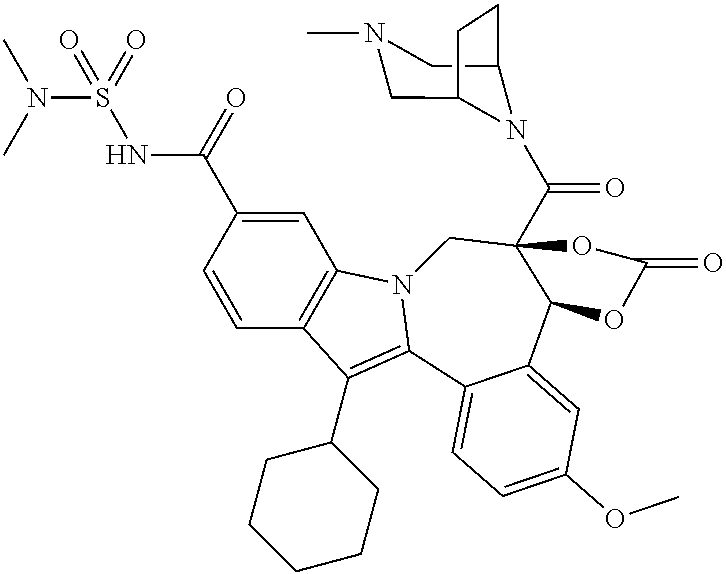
C12=C(C=CC(C(NS(N(C)C)(=O)=O)=O)=C1)C(C1CCCCC1)=C1N2CC2(C(=O)N3C4CN(C)CC3CC4)C(C3=CC(OC)=CC=C13)OC(=O)O2
